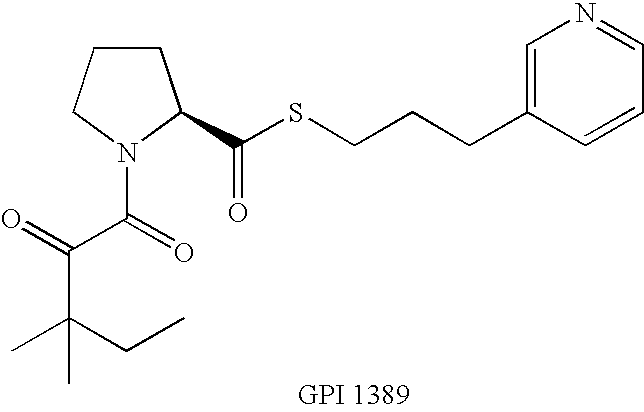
C(SCCCC1=CN=CC=C1)(C1CCCN1C(=O)C(C(C)(CC)C)=O)=O
